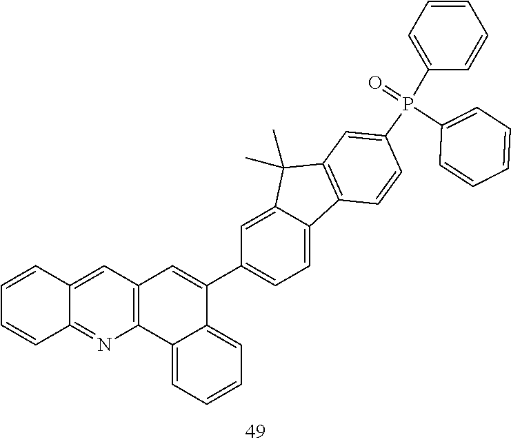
C12=CC3=C(N=C1C=CC=C2)C1=CC=CC=C1C(C1=CC=C2C(=C1)C(C)(C)C1=C2C=CC(P(C2=CC=CC=C2)(C2=CC=CC=C2)=O)=C1)=C3
